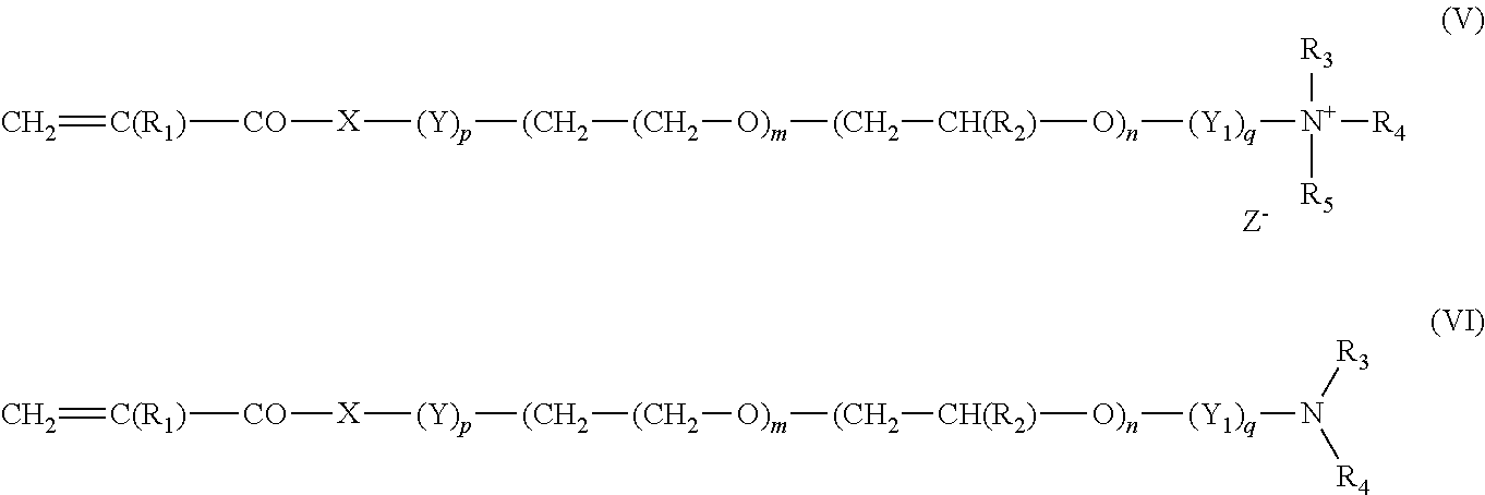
C=[C(R1)][CO][X][(Y)p][(CH2][(CH2][O)m][(CH2][CH(R2)][O)n][(Y1)q][N+]([R4])([R3])[R5].C=[C(R1)][CO][X][(Y)p][(CH2][(CH2][O)m][(CH2][CH(R2)][O)n][(Y1)q]N([R4])[R3]
